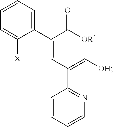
[OR1]C(C(=CC(=C[OH])C1=NC=CC=C1)C1=CC=CC=C1[X])=O
